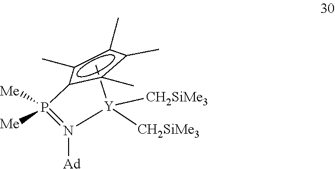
C[Y](N(=P(c1c(C)c(C)c(C)c1C)([Me])[Me])[Ad])([CH2SiMe3])[CH2SiMe3]
